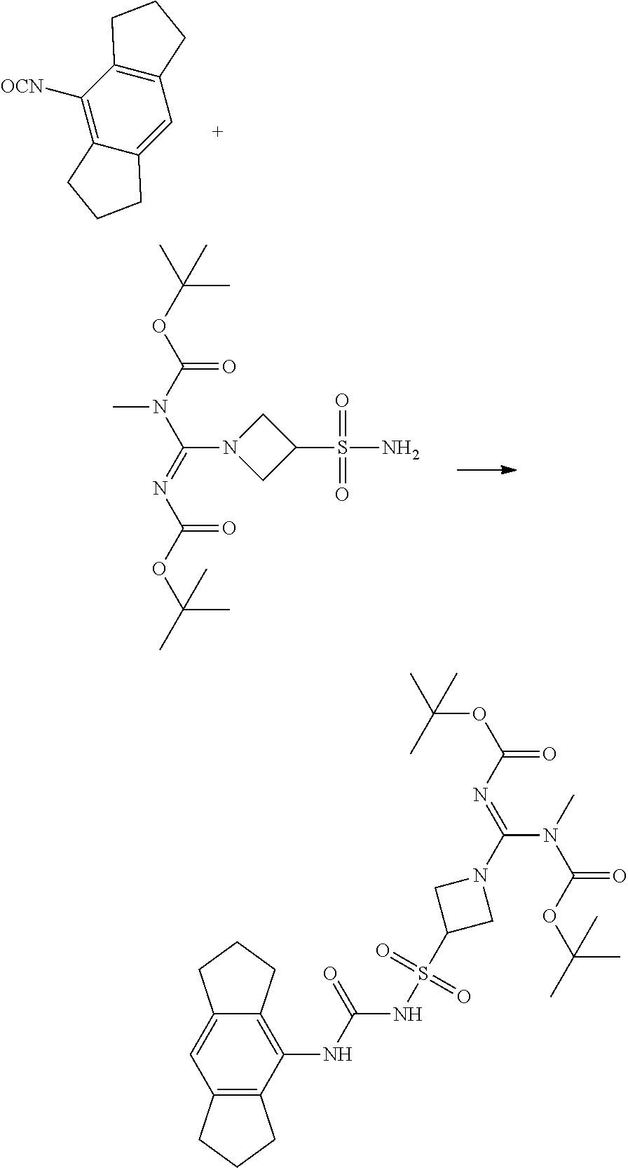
C1=C2CCCC2=C([OCN])C2=C1CCC2.CC(OC(=O)N=C(N(C(OC(C)(C)C)=O)C)N1CC(S(=O)(=O)N)C1)(C)C.O=S(NC(NC1=C2C(=CC3=C1CCC3)CCC2)=O)(=O)C1CN(C(N(C(=O)OC(C)(C)C)C)=NC(OC(C)(C)C)=O)C1
